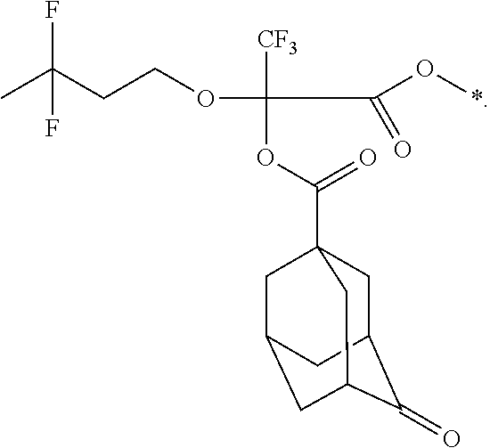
O(CCC(C)(F)F)C([CF3])(OC(=O)C12CC3C(=O)C(CC(C1)C3)C2)C(O*)=O
